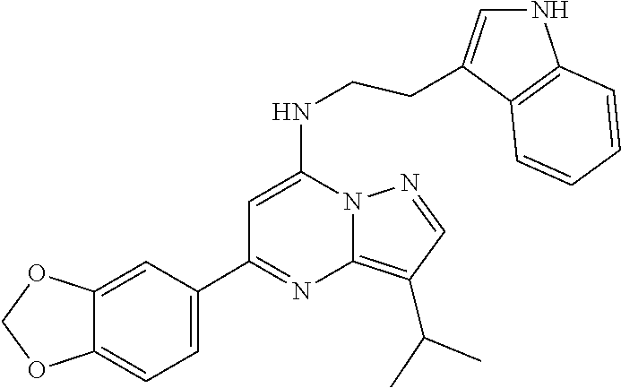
C1(C(C)C)=C2N(N=C1)C(NCCC1=CNC3=C1C=CC=C3)=CC(C1=CC=C3C(=C1)OCO3)=N2
